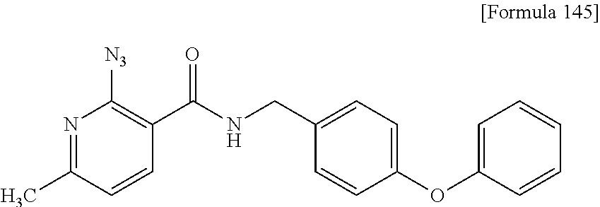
N1=C(C)C=CC(C(NCC2=CC=C(OC3=CC=CC=C3)C=C2)=O)=C1[N3]
